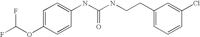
FC(OC1=CC=C(NC(NCCC2=CC=CC(Cl)=C2)=O)C=C1)F
